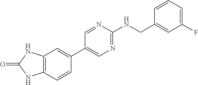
C1=NC(NCC2=CC(F)=CC=C2)=NC=C1C1=CC2=C(C=C1)NC(=O)N2
